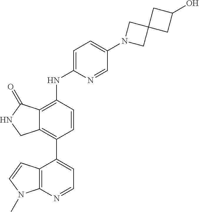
C12=C(C3=CC=NC4=C3C=CN4C)C=CC(NC3=CC=C(N4CC5(C4)CC(O)C5)C=N3)=C1C(=O)NC2
